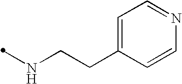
C1=C(CCNC)C=CN=C1
